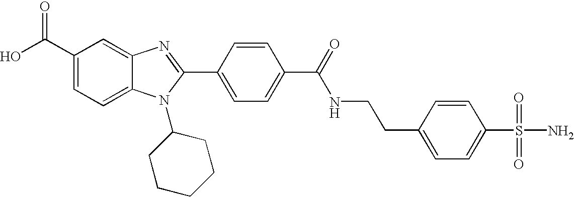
C1(C(O)=O)=CC=C2C(=C1)N=C(C1=CC=C(C(=O)NCCC3=CC=C(S(N)(=O)=O)C=C3)C=C1)N2C1CCCCC1
